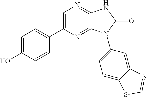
C1=C(O)C=CC(C2=CN=C3C(=N2)N(C2=CC=C4C(=C2)N=CS4)C(=O)N3)=C1
